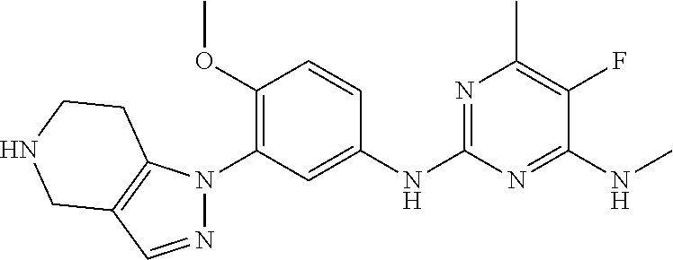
C1=CC(OC)=C(N2N=CC3=C2CCNC3)C=C1NC1=NC(C)=C(F)C(NC)=N1
